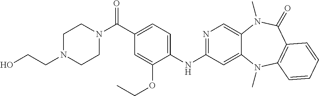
N1=C(NC2=CC=C(C(N3CCN(CCO)CC3)=O)C=C2OCC)C=C2C(=C1)N(C)C(=O)C1=C(N2C)C=CC=C1
